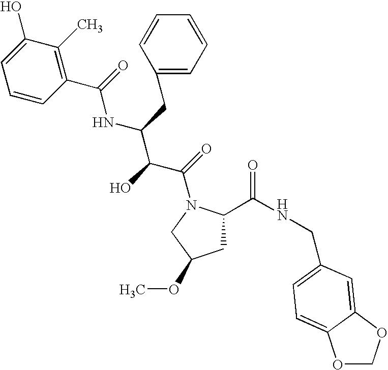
C1C(C(NCC2=CC=C3OCOC3=C2)=O)N(C(=O)C(C(NC(=O)C2=C(C)C(O)=CC=C2)CC2=CC=CC=C2)O)CC1OC
